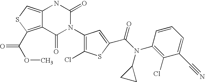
C12=C(C(OC)=O)SC=C1NC(=O)N(C1=C(Cl)SC(C(N(C3=C(Cl)C(C#N)=CC=C3)C3CC3)=O)=C1)C2=O
